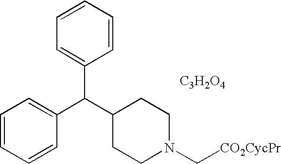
C1=CC=CC(C(C2CCN(C[CO2CycPr])CC2)C2=CC=CC=C2)=C1.[C3H2O4]
